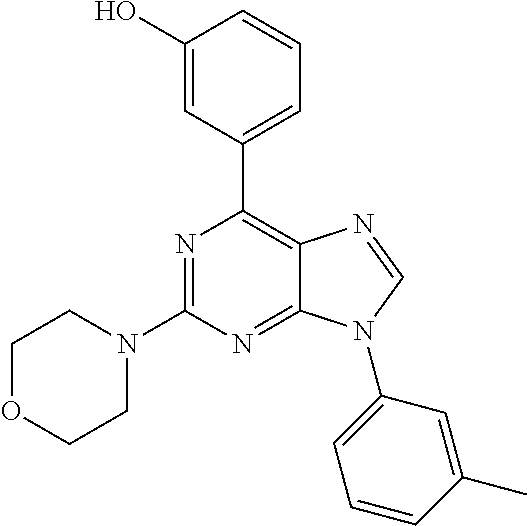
N1=C(N2CCOCC2)N=C2C(=C1C1=CC=CC(O)=C1)N=CN2C1=CC=CC(C)=C1
